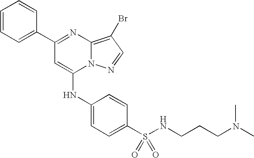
C1=C(C2=NC3=C(Br)C=NN3C(NC3=CC=C(S(=O)(=O)NCCCN(C)C)C=C3)=C2)C=CC=C1
